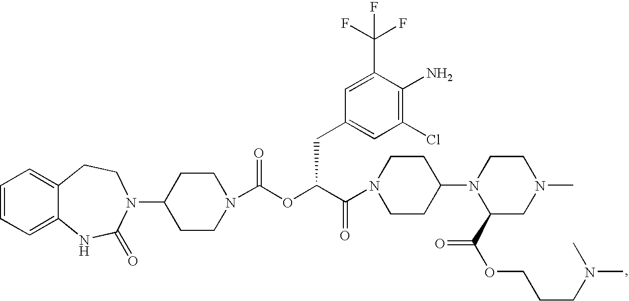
C1=CC=C2C(=C1)CCN(C1CCN(C(OC(C(=O)N3CCC(N4C(C(OCCCN(C)C)=O)CN(C)CC4)CC3)CC3=CC(Cl)=C(N)C(C(F)(F)F)=C3)=O)CC1)C(=O)N2
